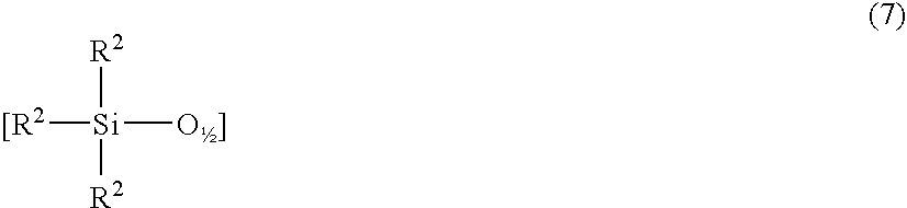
[Si]([[R2])([R2])([R2])[O]]
